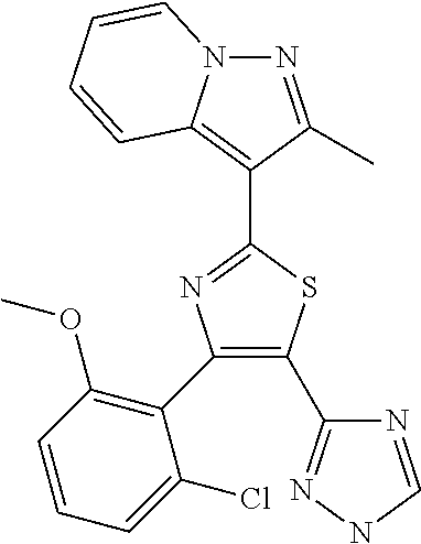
N1C=NC(C2=C(C3=C(OC)C=CC=C3Cl)N=C(C3=C4N(N=C3C)C=CC=C4)S2)=N1
